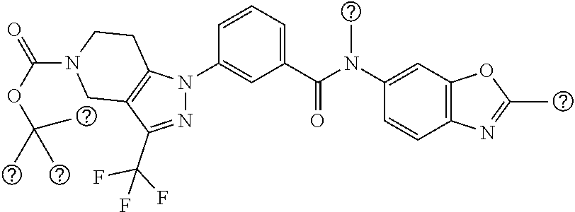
C1(N(C(C2=CC=CC(N3N=C(C(F)(F)F)C4=C3CCN(C(=O)OC(C)(C)C)C4)=C2)=O)C)=CC2=C(C=C1)N=C(C)O2
